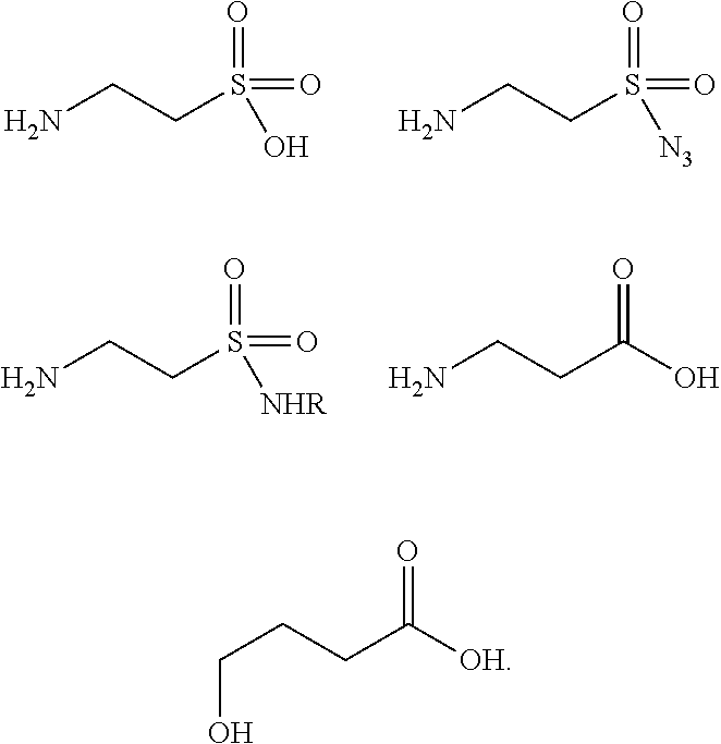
NCCS(=O)(=O)O.NCCS(=O)(=O)[N3].NCCS(=O)(=O)[NHR].NCCC(=O)O.C(CCC(=O)[OH])O
